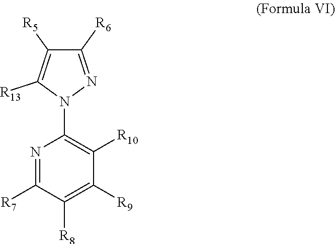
C1([R5])=C([R13])N(C2=C([R10])C([R9])=C([R8])C([R7])=N2)N=C1[R6]
